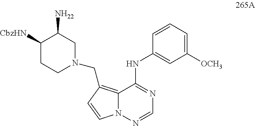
C1=CC=C([OCH3])C=C1NC1=NC=NN2C1=C(CN1CC([NH22])C([CbzHN])CC1)C=C2
